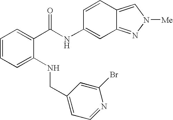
C1=CC=C(NCC2=CC=NC(Br)=C2)C(C(NC2=CC3=NN([Me])C=C3C=C2)=O)=C1
